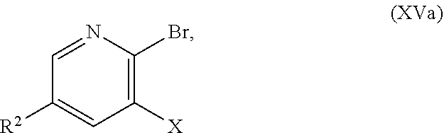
C1([X])=C(Br)N=CC([R2])=C1
